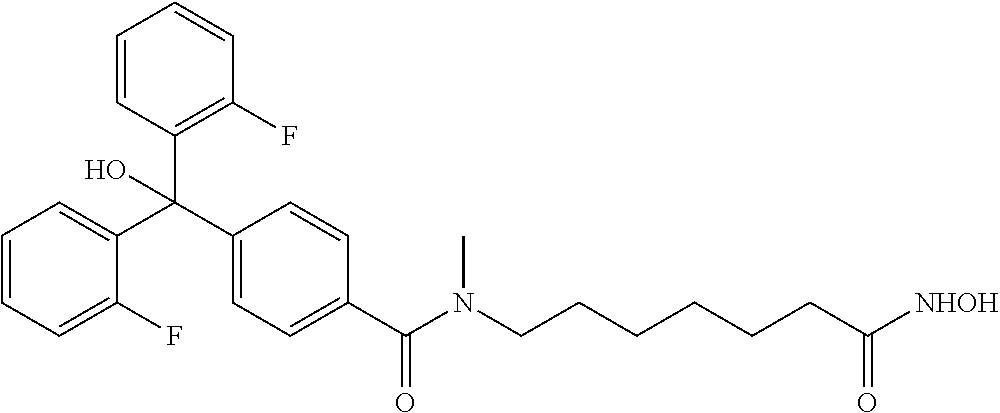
C1=CC=C(C(C2=CC=C(C(N(CCCCCCC([NHOH])=O)C)=O)C=C2)(C2=C(F)C=CC=C2)O)C(F)=C1
